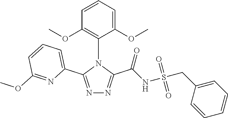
N1=C(C2=CC=CC(OC)=N2)N(C2=C(OC)C=CC=C2OC)C(C(=O)NS(=O)(=O)CC2=CC=CC=C2)=N1
